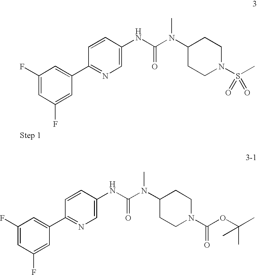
C1(C2=CC(F)=CC(F)=C2)=NC=C(NC(N(C2CCN(S(C)(=O)=O)CC2)C)=O)C=C1.C1(C2=CC(F)=CC(F)=C2)=NC=C(NC(N(C2CCN(C(OC(C)(C)C)=O)CC2)C)=O)C=C1
